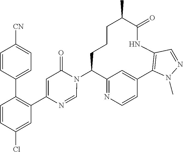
C12=NC=CC(=C1)C1=C(NC(=O)C(C)CCCC2N2C(=O)C=C(C3=C(C4=CC=C([CN])C=C4)C=CC(Cl)=C3)N=C2)C=NN1C
